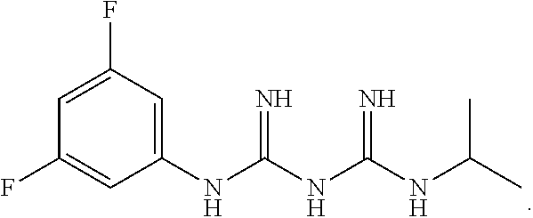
C1=C(F)C=C(NC(NC(NC(C)C)=N)=N)C=C1F
